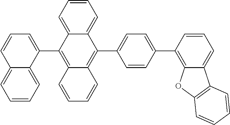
C12=CC=CC=C1C(C1=CC=C(C3=C4C(=CC=C3)C3=C(O4)C=CC=C3)C=C1)=C1C(=C2C2=CC=CC3=CC=CC=C23)C=CC=C1
